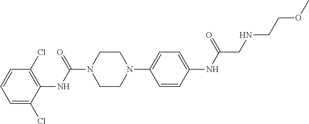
C1=C(Cl)C(NC(N2CCN(C3=CC=C(NC(=O)CNCCOC)C=C3)CC2)=O)=C(Cl)C=C1
